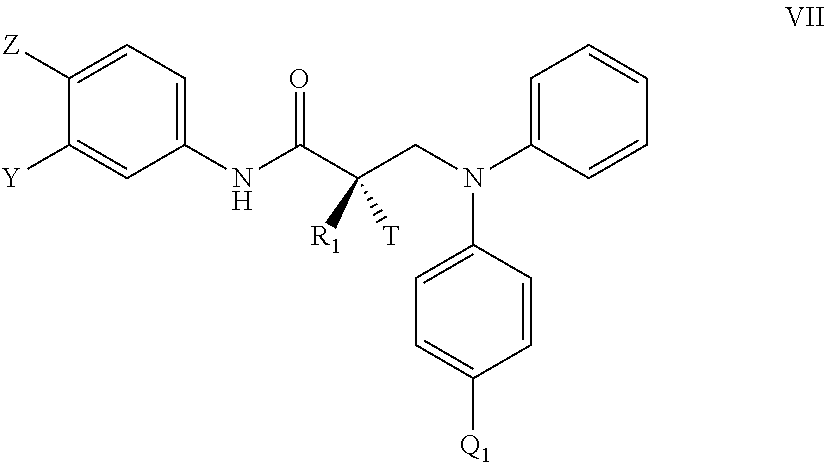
C1(N(CC([R1])(C(NC2=CC=C([Z])C([Y])=C2)=O)[T])C2=CC=C([Q1])C=C2)=CC=CC=C1
